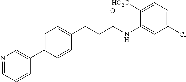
C1=C(C2=CN=CC=C2)C=CC(CCC(NC2=CC(Cl)=CC=C2[HO2C])=O)=C1
